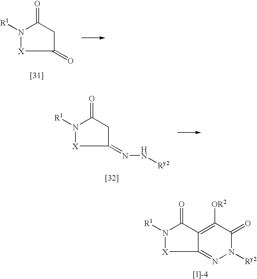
C12=NN([Ry2])C(=O)C([OR2])=C1C(=O)N([R1])[X]2.C1(=O)CC(=O)N([R1])[X]1.C1(=NN[Ry2])CC(=O)N([R1])[X]1
